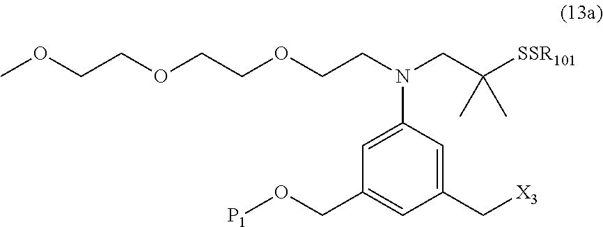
O(CC1=CC(C[X3])=CC(N(CC([SSR101])(C)C)CCOCCOCCOC)=C1)[P1]
